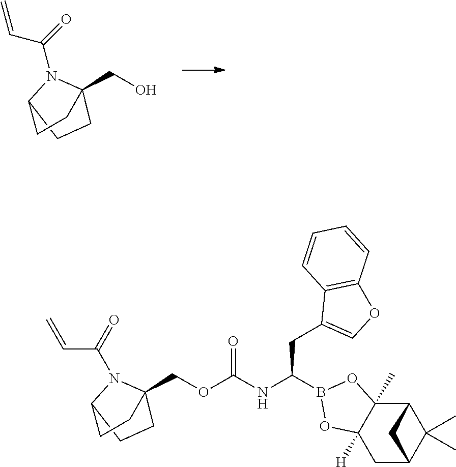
C(O)C12N(C(=O)C=C)C(CC1)CC2.C(OC(=O)NC(CC1=COC2=C1C=CC=C2)B1OC2([H])C(C)(O1)C1C(C)(C)C(C2)C1)C12N(C(=O)C=C)C(CC1)CC2
